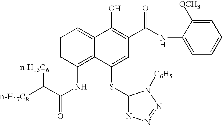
C1=CC(NC(=O)C([n-H17C8])[n-H13C6])=C2C(=C1)C(O)=C(C(NC1=CC=CC=C1[OCH3])=O)C=C2SC1=NN=NN1[C6H5]
